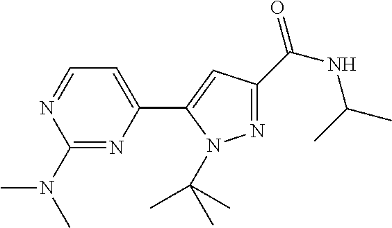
C1(N(C)C)=NC(C2=CC(C(NC(C)C)=O)=NN2C(C)(C)C)=CC=N1
